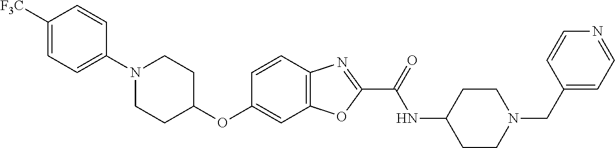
C1([F3C])=CC=C(N2CCC(OC3=CC4=C(C=C3)N=C(C(=O)NC3CCN(CC5=CC=NC=C5)CC3)O4)CC2)C=C1
